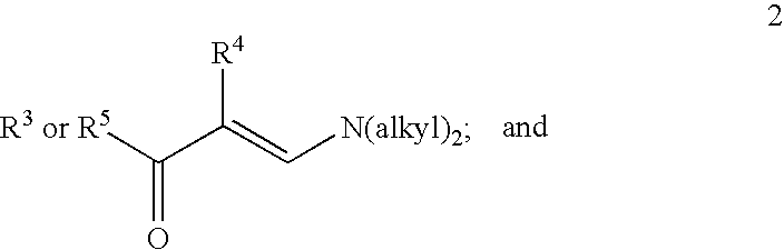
[R3 or R5]C(C([R4])=C[N(alkyl)2])=O
